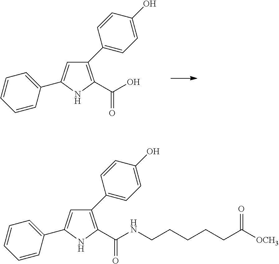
C1(C2=CC=C(O)C=C2)=C(C(O)=O)NC(C2=CC=CC=C2)=C1.C1(C2=CC=C(O)C=C2)=C(C(NCCCCCC([OCH3])=O)=O)NC(C2=CC=CC=C2)=C1
